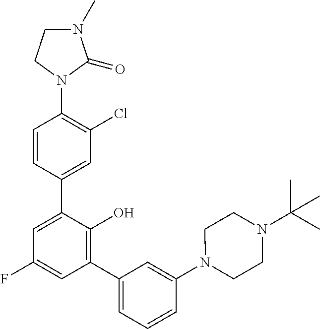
C1=CC(C2=CC(F)=CC(C3=CC=CC(N4CCN(C(C)(C)C)CC4)=C3)=C2O)=CC(Cl)=C1N1C(=O)N(C)CC1
